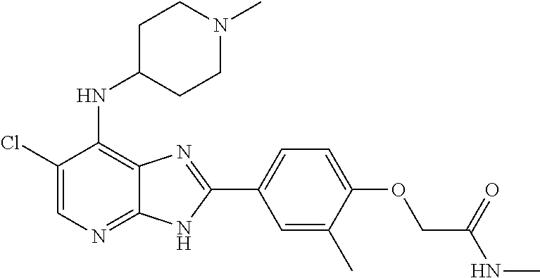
C1(Cl)=CN=C2C(=C1NC1CCN(C)CC1)N=C(C1=CC=C(OCC(NC)=O)C(C)=C1)N2
